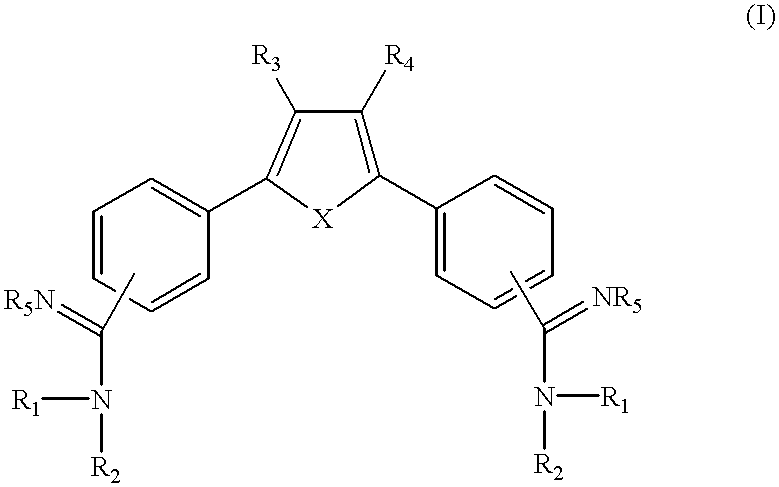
C1=CC=CC(C2=C([R3])C([R4])=C(C3=CC=CC=C3)[X]2)=C1.CC(N([R2])[R1])=[R5N].CC(N([R2])[R1])=[NR5]
